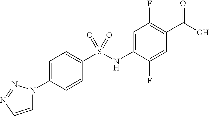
C1(S(NC2=CC(F)=C(C(O)=O)C=C2F)(=O)=O)=CC=C(N2C=CN=N2)C=C1
